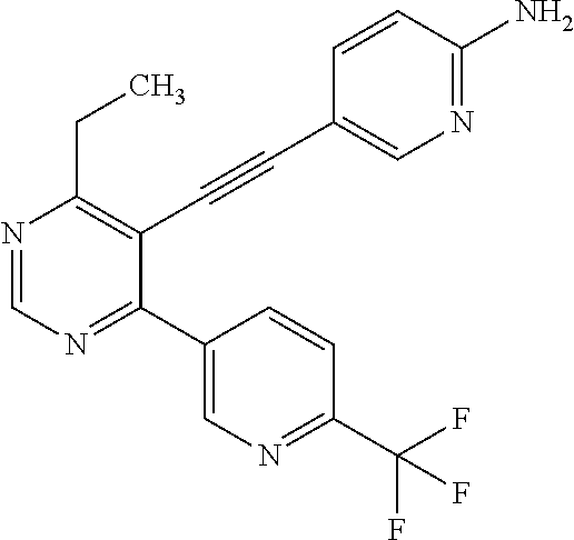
N1=CN=C(C2=CN=C(C(F)(F)F)C=C2)C(C#CC2=CN=C(N)C=C2)=C1CC
